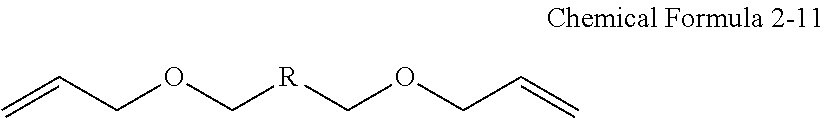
C=CCOC[R]COCC=C
